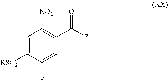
C1=C([RSO2])C(F)=CC(C([Z])=O)=C1[NO2]
